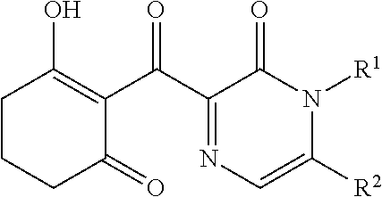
C1CCC(=O)C(C(C2=NC=C([R2])N([R1])C2=O)=O)=C1O
